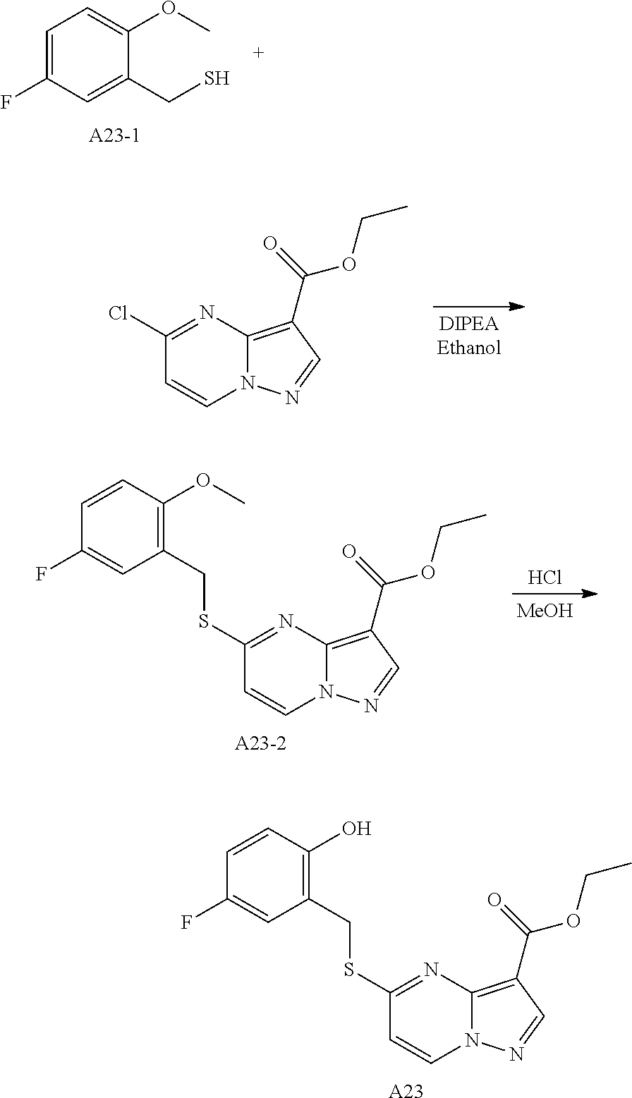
C1(SCC2=C(O)C=CC(F)=C2)=NC2=C(C(=O)OCC)C=NN2C=C1.[A23].C1=C(F)C=C(CS)C(OC)=C1.C1(Cl)=NC2=C(C(=O)OCC)C=NN2C=C1.C1(SCC2=C(OC)C=CC(F)=C2)=NC2=C(C(=O)OCC)C=NN2C=C1.Cl.[MeOH]
